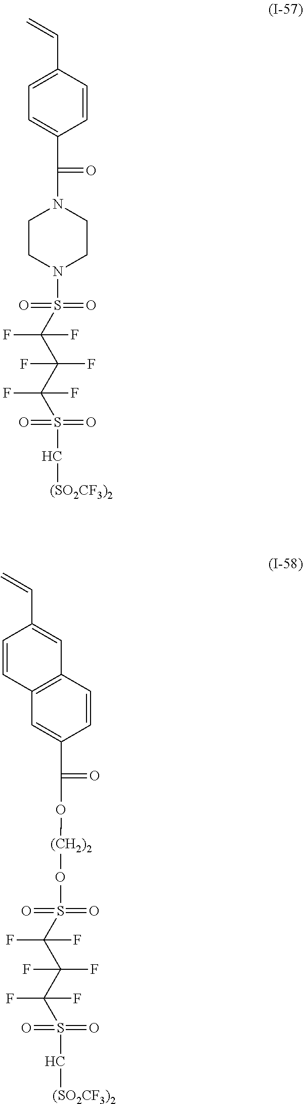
C=CC1=CC=C(C(=O)N2CCN(S(=O)(=O)C(C(C(S(=O)(=O)C[(SO2CF3)2])(F)F)(F)F)(F)F)CC2)C=C1.C=CC1=CC2=C(C=C1)C=C(C(=O)O[(CH2)2]OS(=O)(=O)C(C(C(S(=O)(=O)C[(SO2CF3)2])(F)F)(F)F)(F)F)C=C2
